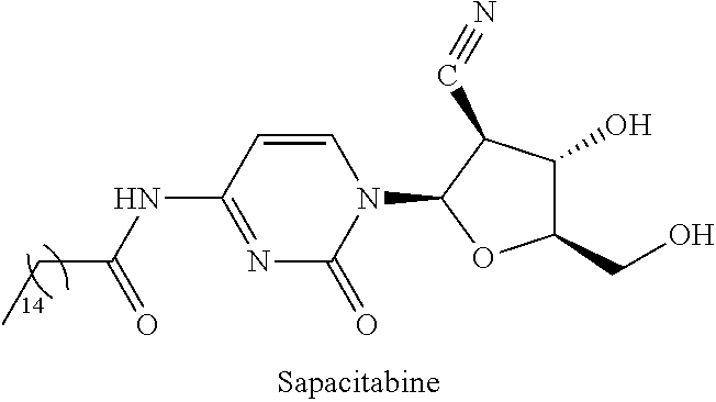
C1=CC(NC(CC)=O)=NC(=O)N1C1C(C#N)C(O)C(CO)O1
